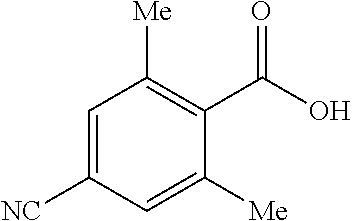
C1=C([NC])C=C([Me])C(C(O)=O)=C1[Me]
